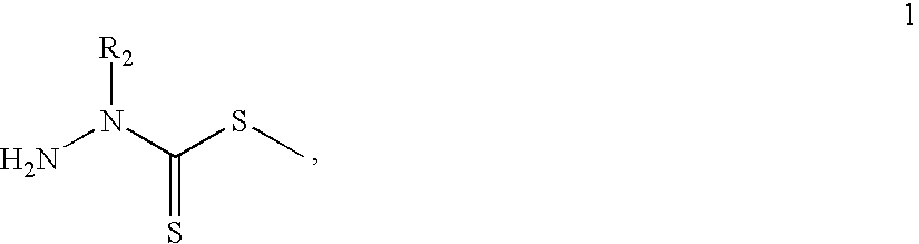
NN(C(SC)=S)[R2]
